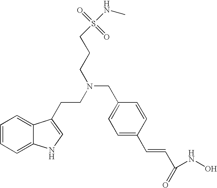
C1=CC=C2C(=C1)C(CCN(CC1=CC=C(C=CC(=O)NO)C=C1)CCCS(NC)(=O)=O)=CN2
